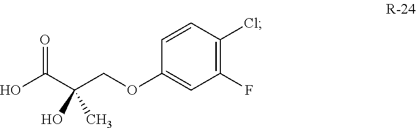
OC(C(COC1=CC(F)=C(Cl)C=C1)(O)C)=O
